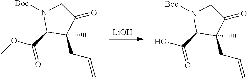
[LiOH].COC(C1C(CC=C)(C)C(=O)CN1[Boc])=O.OC(C1C(CC=C)(C)C(=O)CN1[Boc])=O
